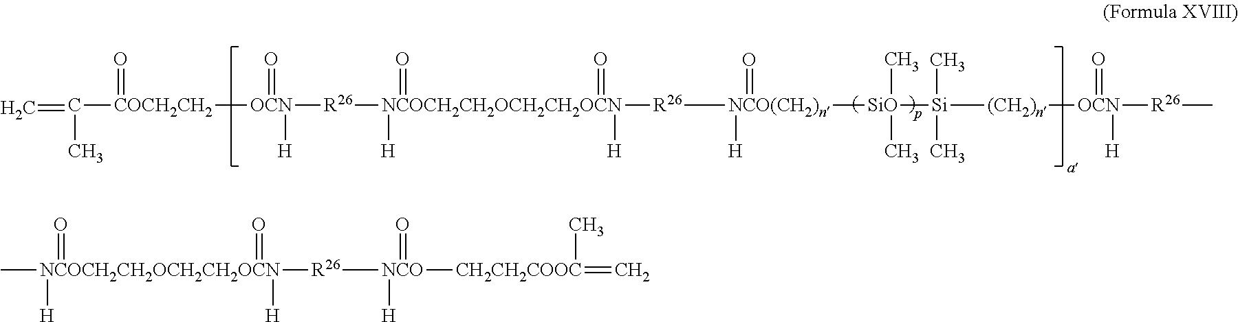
C=C(C)[COCH2CH2](=O)[OCN](=O)([H])[R26][NCOCH2CH2OCH2CH2OCN]([H])(=O)(=O)([H])[R26][NCO(CH2)n]([SiO]([Si]([(CH2)n][OCN](=O)([H])[R26]C)(C)C)(C)C)(=O)[H].C[NCOCH2CH2OCH2CH2OCN]([R26][NCO](=O)([H])[CH2CH2COOC](=C)C)(=O)(=O)([H])[H]
